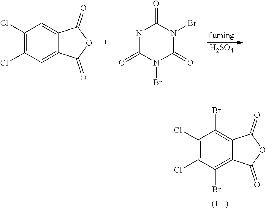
C1(Cl)=C(Cl)C(Br)=C2C(=C1Br)C(=O)OC2=O.[H2SO4].C1(Cl)=C(Cl)C=C2C(=C1)C(=O)OC2=O.N1C(=O)N(Br)C(=O)N(Br)C1=O
